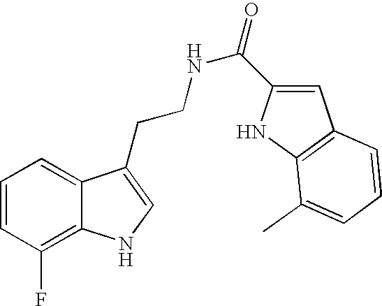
C1=CC(F)=C2C(=C1)C(CCNC(=O)C1=CC3=C(N1)C(C)=CC=C3)=CN2
